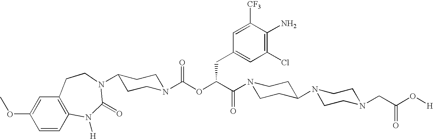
N1(C(C(OC(N2CCC(N3C(=O)N([H])C4=C(C=C(OC)C=C4)CC3)CC2)=O)CC2=CC(Cl)=C(N)C([CF3])=C2)=O)CCC(N2CCN(CC(O[H])=O)CC2)CC1
